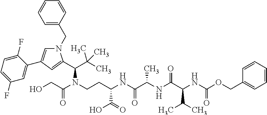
N1(CC2=CC=CC=C2)C=C(C2=CC(F)=CC=C2F)C=C1C(C(C)(C)C)N(CCC(NC(C(NC(C(NC(OCC1=CC=CC=C1)=O)C(C)C)=O)C)=O)C(=O)O)C(CO)=O
